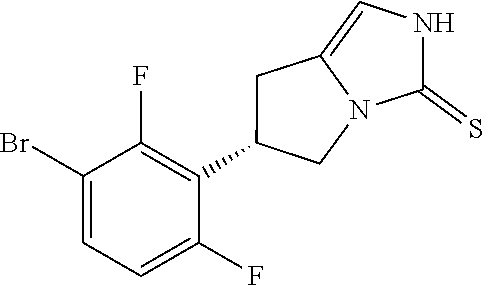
C1(Br)=CC=C(F)C(C2CN3C(=CNC3=S)C2)=C1F
